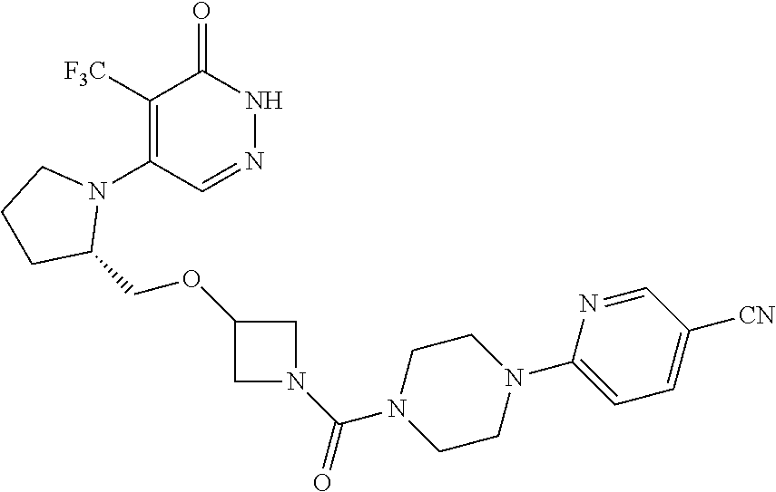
C1([F3C])=C(N2CCCC2COC2CN(C(=O)N3CCN(C4=CC=C([CN])C=N4)CC3)C2)C=NNC1=O
